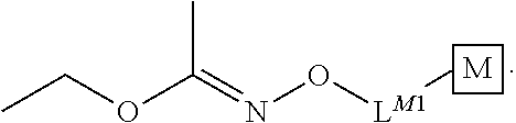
[M].C(=NO[LM1]C)(OCC)C
